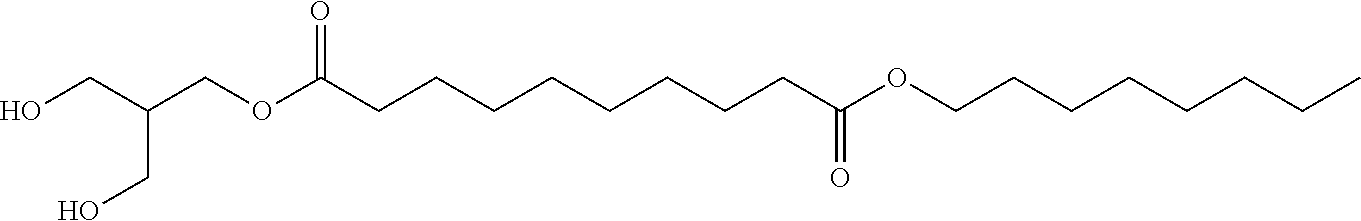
OCC(COC(CCCCCCCCC(OCCCCCCCC)=O)=O)CO
